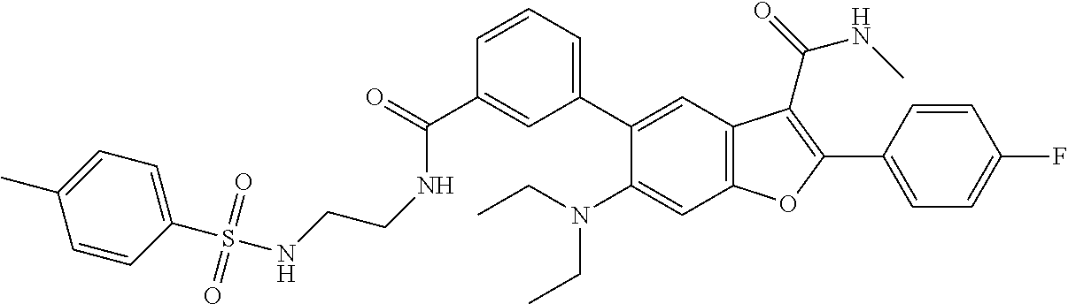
C1=CC=C(C2=CC3=C(C=C2N(CC)CC)OC(C2=CC=C(F)C=C2)=C3C(=O)NC)C=C1C(=O)NCCNS(C1=CC=C(C)C=C1)(=O)=O
